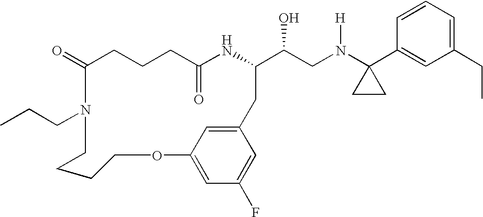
C1(=O)CCCC(=O)NC(C(CN(C2(C3=CC(CC)=CC=C3)CC2)[H])O)CC2=CC(=CC(F)=C2)OCCCCN1CCC
